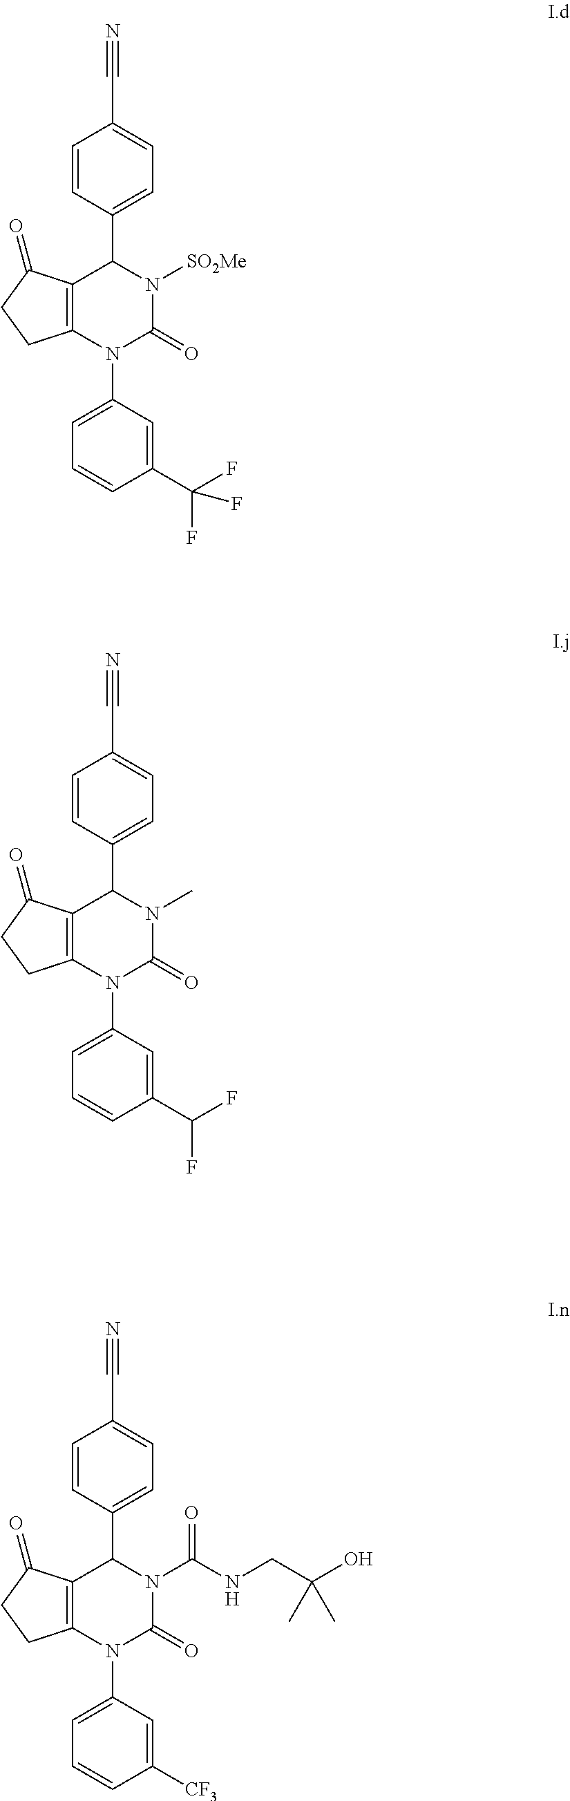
C1(C(F)(F)F)=CC(N2C3=C(C(C4=CC=C(C#N)C=C4)N([SO2Me])C2=O)C(=O)CC3)=CC=C1.C1(C(F)F)=CC(N2C3=C(C(C4=CC=C(C#N)C=C4)N(C)C2=O)C(=O)CC3)=CC=C1.C1([CF3])=CC(N2C3=C(C(C4=CC=C(C#N)C=C4)N(C(NCC(O)(C)C)=O)C2=O)C(=O)CC3)=CC=C1
